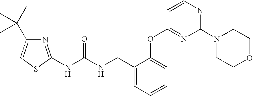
N(C(NCC1=CC=CC=C1OC1=NC(N2CCOCC2)=NC=C1)=O)C1=NC(C(C)(C)C)=CS1
